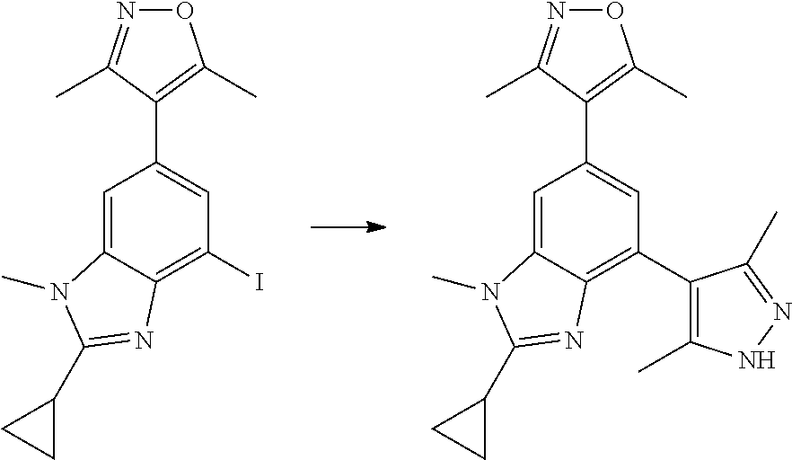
N1=C(C)C(C2=CC(I)=C3C(=C2)N(C)C(C2CC2)=N3)=C(C)O1.N1=C(C)C(C2=CC(C3=C(C)NN=C3C)=C3C(=C2)N(C)C(C2CC2)=N3)=C(C)O1
